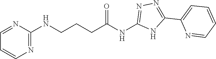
C(CCC(NC1=NN=C(C2=CC=CC=N2)N1)=O)NC1=NC=CC=N1
